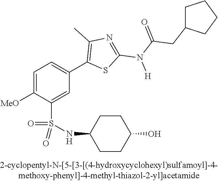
C1=C([OMe])C(S(NC2CCC(O)CC2)(=O)=O)=CC(C2=C(C)N=C(N(C(CC3CCCC3)=O)[H])S2)=C1
